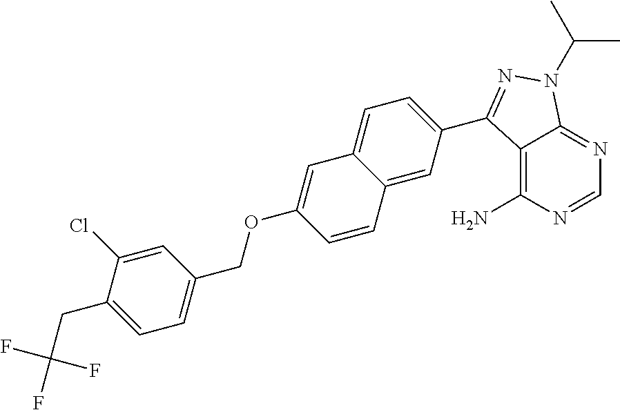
C12=C(N)N=CN=C1N(C(C)C)N=C2C1=CC=C2C(=C1)C=CC(OCC1=CC=C(CC(F)(F)F)C(Cl)=C1)=C2
